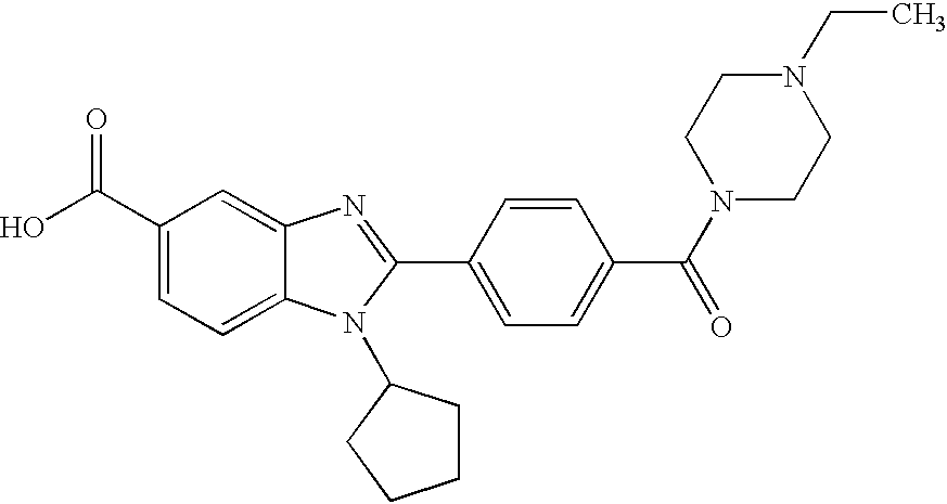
C1(C(O)=O)=CC=C2C(=C1)N=C(C1=CC=C(C(N3CCN(CC)CC3)=O)C=C1)N2C1CCCC1
